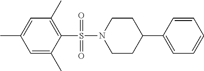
C1=C(C)C=C(C)C(S(N2CCC(C3=CC=CC=C3)CC2)(=O)=O)=C1C
